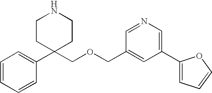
C1=CC=CC(C2(COCC3=CC(C4=CC=CO4)=CN=C3)CCNCC2)=C1
